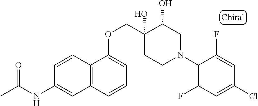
C1(N2CC(O)C(O)(COC3=CC=CC4=C3C=CC(NC(C)=O)=C4)CC2)=C(F)C=C(Cl)C=C1F
